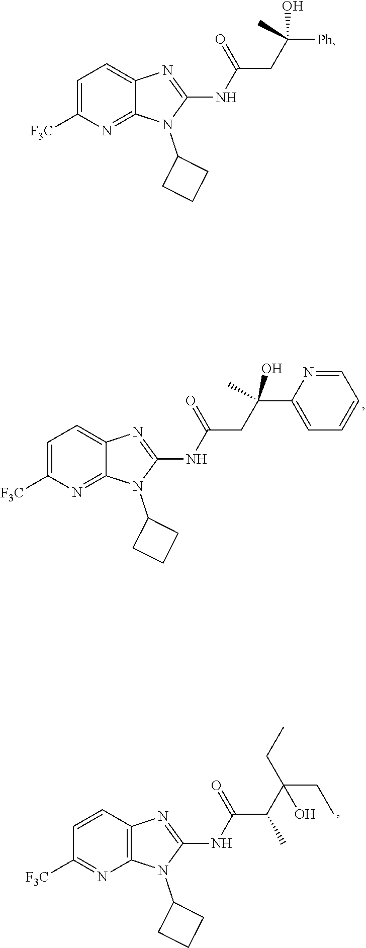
N(C1=NC2=CC=C([F3C])N=C2N1C1CCC1)C(CC([Ph])(C)O)=O.N(C1=NC2=CC=C([F3C])N=C2N1C1CCC1)C(CC(C1=CC=CC=N1)(C)O)=O.N(C1=NC2=C(N1C1CCC1)N=C([F3C])C=C2)C(C(C(CC)(CC)O)C)=O
